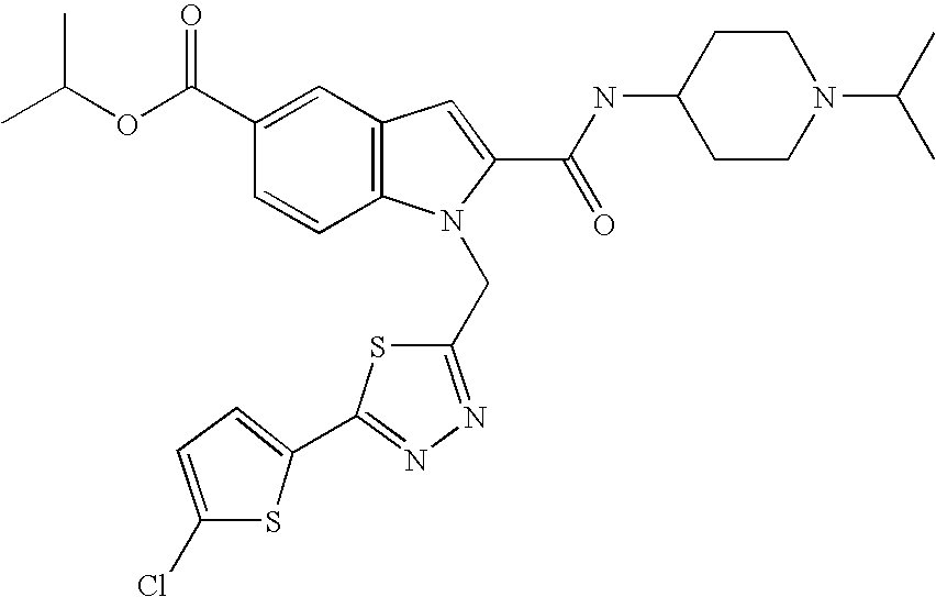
C1(C(=O)OC(C)C)=CC2=C(C=C1)N(CC1=NN=C(C3=CC=C(Cl)S3)S1)C(C(NC1CCN(C(C)C)CC1)=O)=C2
